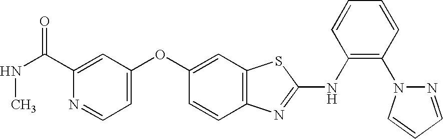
C1(C(=O)NC)=CC(OC2=CC3=C(C=C2)N=C(NC2=C(N4N=CC=C4)C=CC=C2)S3)=CC=N1
